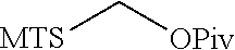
[MTS]C[OPiv]
